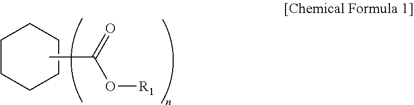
C1CCCCC1.CC(=O)O[R1]
